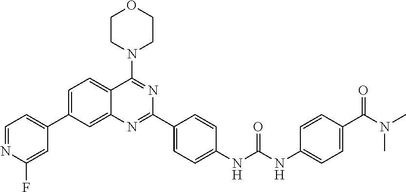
C1=C(C2=CC=NC(F)=C2)C=C2C(=C1)C(N1CCOCC1)=NC(C1=CC=C(NC(NC3=CC=C(C(N(C)C)=O)C=C3)=O)C=C1)=N2
